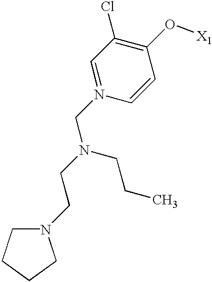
C1=N(CN(CCC)CCN2CCCC2)C=CC(O[X1])=C1Cl
